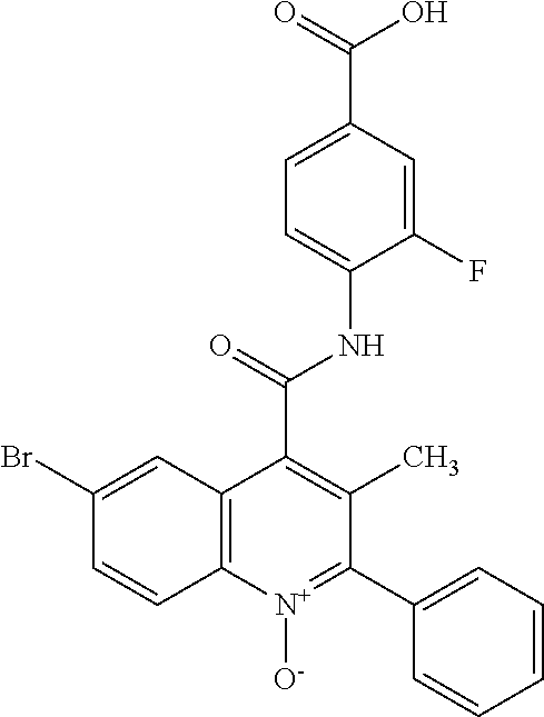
BrC1=CC2=C(C=C1)[N+]([O-])=C(C1=CC=CC=C1)C(C)=C2C(=O)NC1=CC=C(C(=O)O)C=C1F
